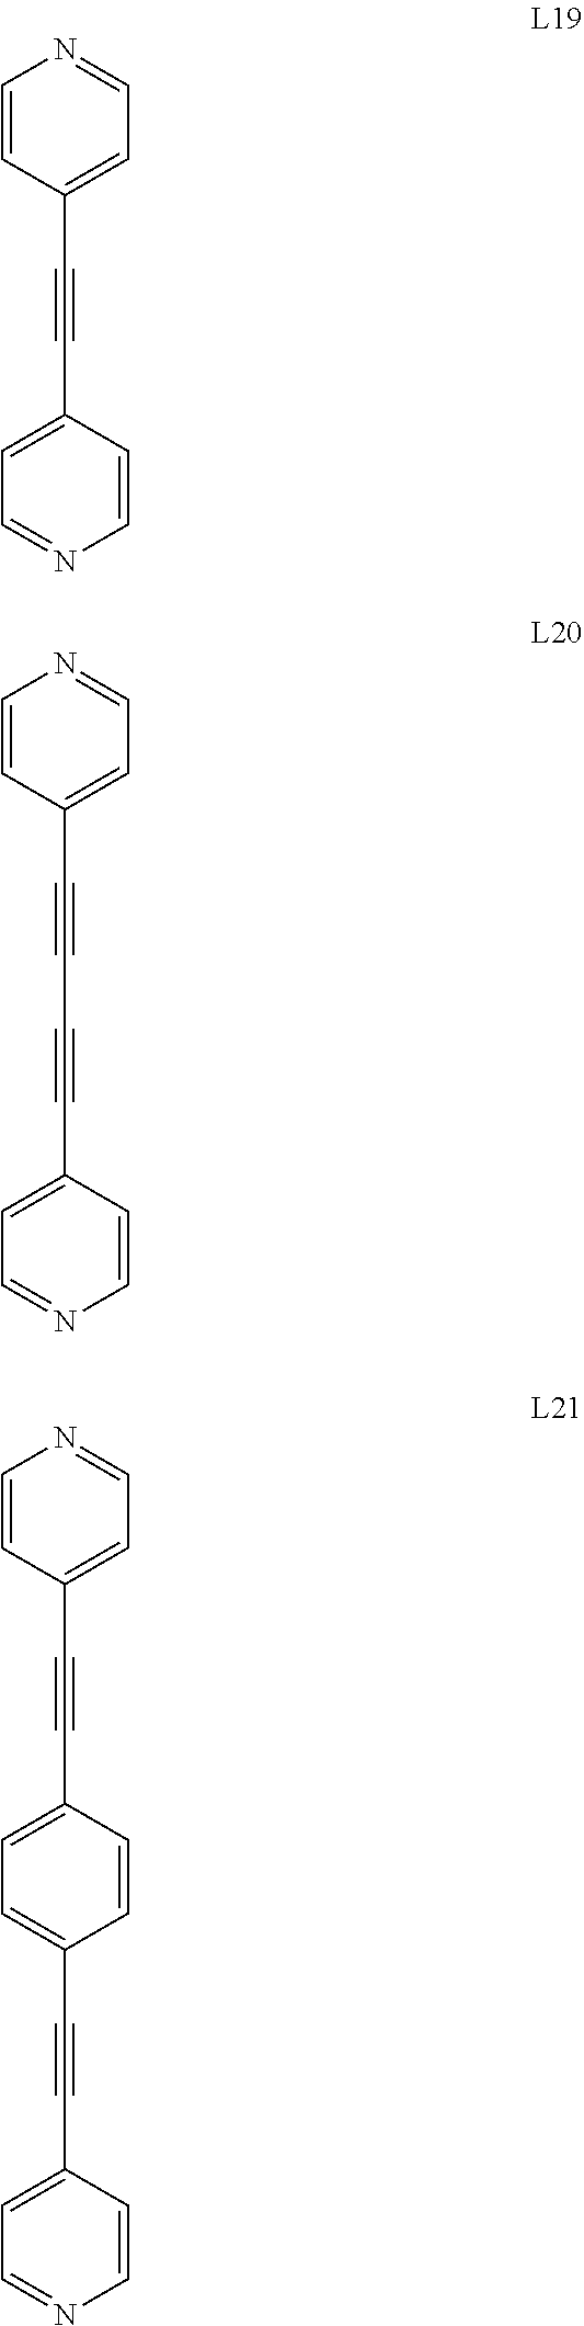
C1=CC(C#CC2=CC=NC=C2)=CC=N1.C1=CC(C#CC#CC2=CC=NC=C2)=CC=N1.C1=CC(C#CC2=CC=C(C#CC3=CC=NC=C3)C=C2)=CC=N1
